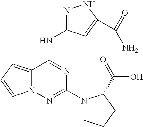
N(C1=NC(N2CCCC2C(=O)O)=NN2C1=CC=C2)C1=NNC(C(=O)N)=C1
